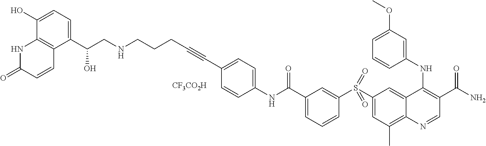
C1(C(CNCCCC#CC2=CC=C(NC(C3=CC=CC(S(C4=CC(C)=C5C(=C4)C(NC4=CC(OC)=CC=C4)=C(C(N)=O)C=N5)(=O)=O)=C3)=O)C=C2)O)=CC=C(O)C2=C1C=CC(=O)N2.[CF3CO2H]
